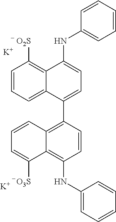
C12=C(NC3=CC=CC=C3)C=CC(C3=CC=C(NC4=CC=CC=C4)C4=C([O2S])C=CC=C34)=C1C=CC=C2[O3S].[K].[K]
